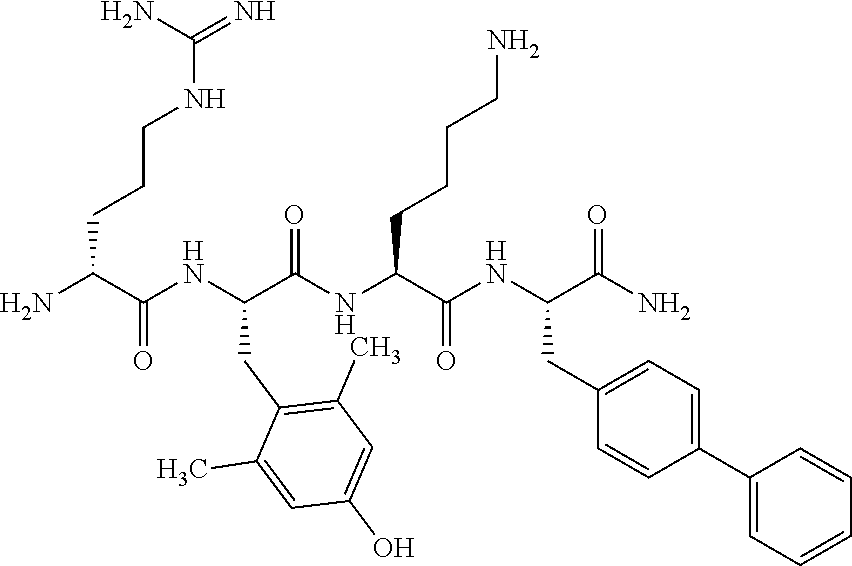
NC(C(NC(C(NC(C(NC(C(N)=O)CC1=CC=C(C2=CC=CC=C2)C=C1)=O)CCCCN)=O)CC1=C(C)C=C(O)C=C1C)=O)CCCNC(=N)N
